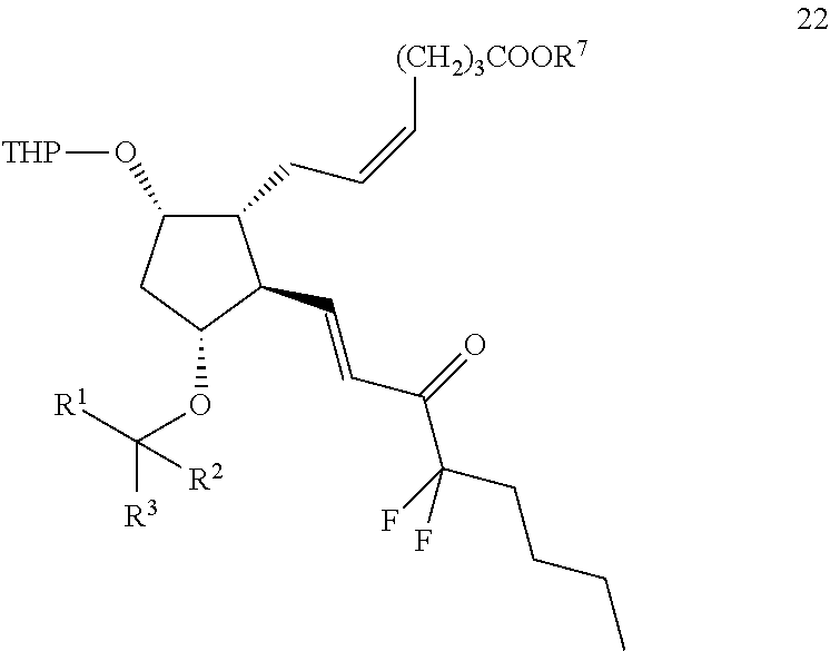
C1(O[THP])C(CC=C[(CH2)3COOR7])C(C=CC(C(F)(CCCC)F)=O)C(OC([R1])([R3])[R2])C1
